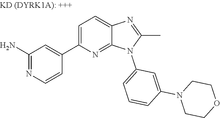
C1(C2=CC=C3N=C(C)N(C4=CC=CC(N5CCOCC5)=C4)C3=N2)=CC(N)=NC=C1
